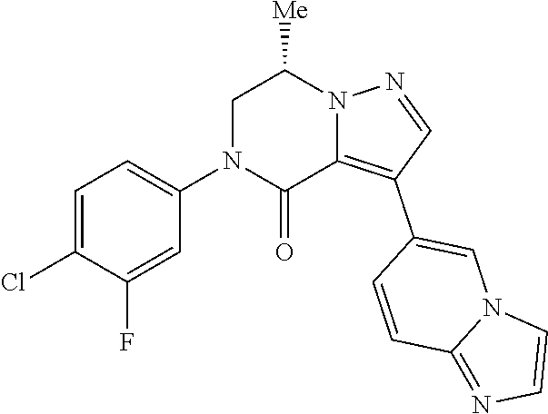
C1=C(Cl)C(F)=CC(N2C(=O)C3=C(C4=CN5C(=NC=C5)C=C4)C=NN3C([Me])C2)=C1
